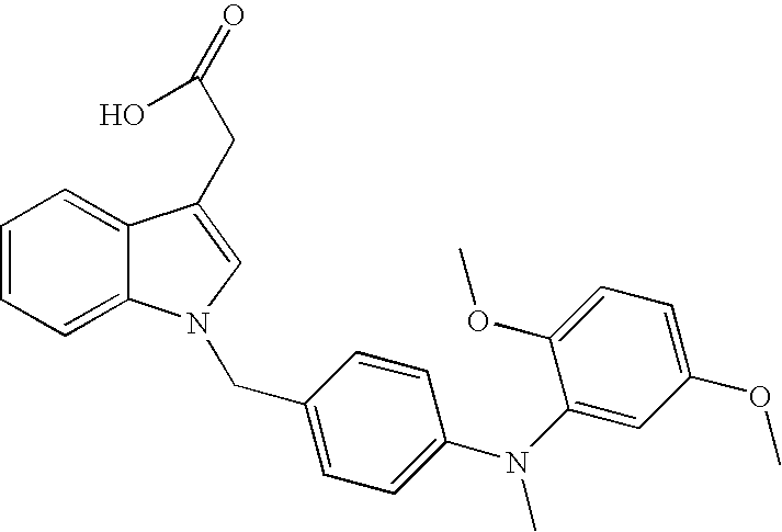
C1=CC=C2C(=C1)C(CC(=O)O)=CN2CC1=CC=C(N(C2=CC(OC)=CC=C2OC)C)C=C1
